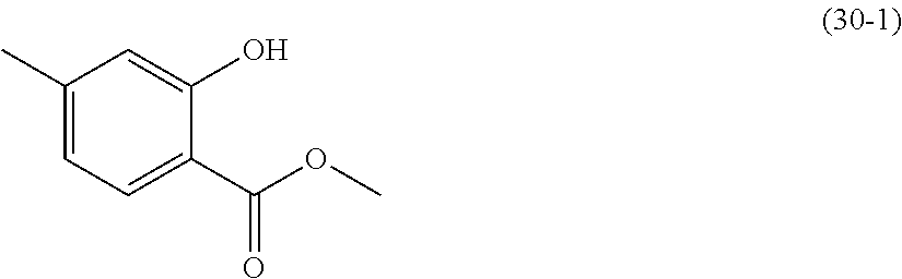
C1(C)=CC=C(C(OC)=O)C(O)=C1
